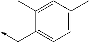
C1=C(C)C=C(C)C(C->C)=C1
